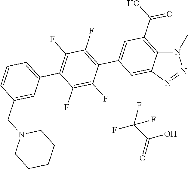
N1(C)C2=C(C(O)=O)C=C(C3=C(F)C(F)=C(C4=CC=CC(CN5CCCCC5)=C4)C(F)=C3F)C=C2N=N1.C(=O)(C(F)(F)F)O
